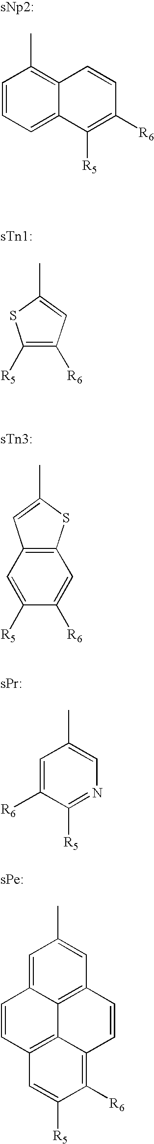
C1([R5])=C([R6])C=C(C)S1.[sTn1:].C1=CC=C2C(=C1C)C=CC([R6])=C2[R5].[sNp2:].C12=C(SC(C)=C1)C=C([R6])C([R5])=C2.[sTn3:].C1=C([R6])C([R5])=NC=C1C.[sPr:].C1=C2C3=C(C=C1C)C=CC1=C([R6])C([R5])=CC(=C31)C=C2.[sPe:]
